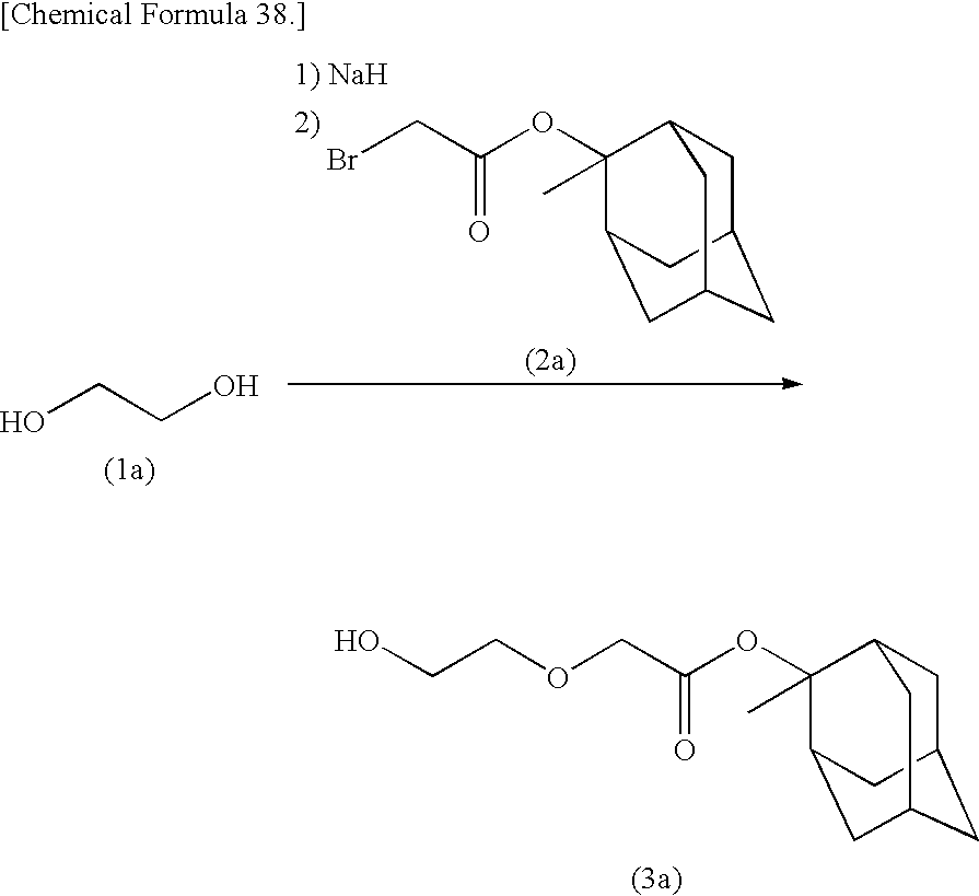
C1C2CC3CC(C(OC(CBr)=O)(C)C1C3)C2.OCCO.C1C2CC3CC(C(OC(COCCO)=O)(C)C1C3)C2
